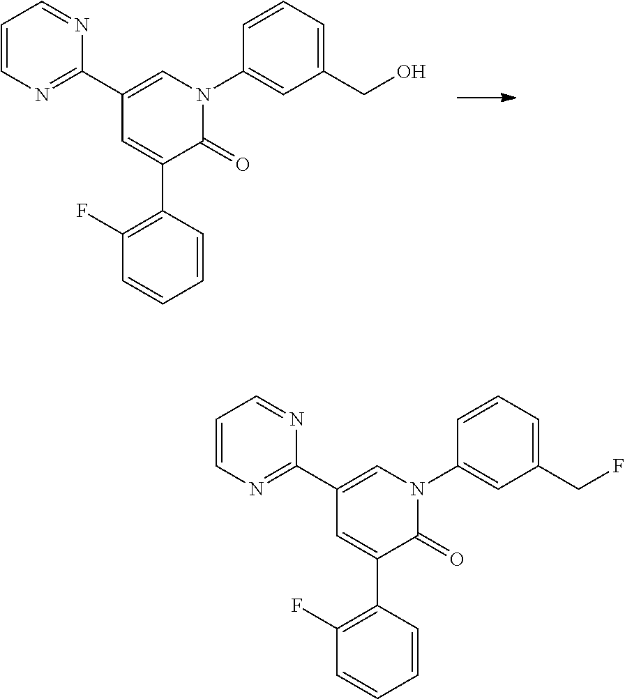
C1=CN=C(C2=CN(C3=CC(CO)=CC=C3)C(=O)C(C3=C(F)C=CC=C3)=C2)N=C1.C1=CN=C(C2=CN(C3=CC(CF)=CC=C3)C(=O)C(C3=C(F)C=CC=C3)=C2)N=C1
